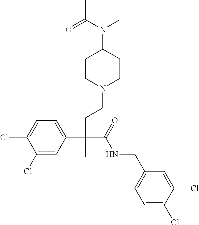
C1(Cl)=CC(C(CCN2CCC(N(C(=O)C)C)CC2)(C(=O)NCC2=CC=C(Cl)C(Cl)=C2)C)=CC=C1Cl
